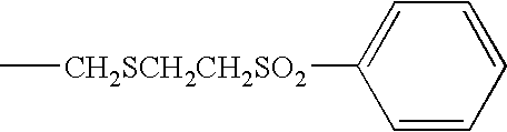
C[CH2SCH2CH2SO2]C1=CC=CC=C1
